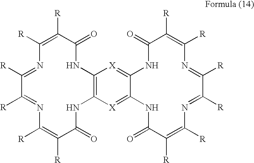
C1([R])=C([R])C(=O)NC2=C(NC(=O)C([R])=C([R])N=C([R])C([R])=N1)[X]=C1NC(=O)C([R])=C([R])N=C([R])C([R])=NC([R])=C([R])C(=O)NC1=[X]2
